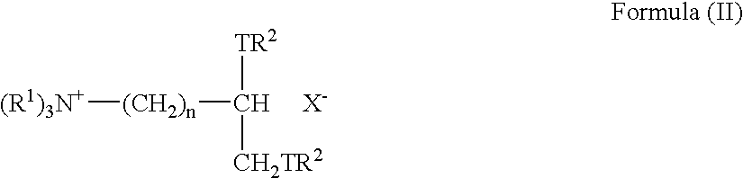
[(R1)3N+][(CH2)n][CH     X-]([TR2])[CH2TR2]
